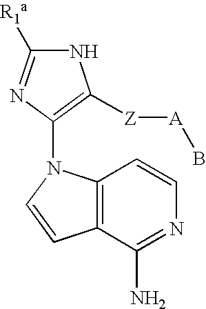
N1C([R1a])=NC(N2C3=C(C=C2)C(N)=NC=C3)=C1[Z][A]B
